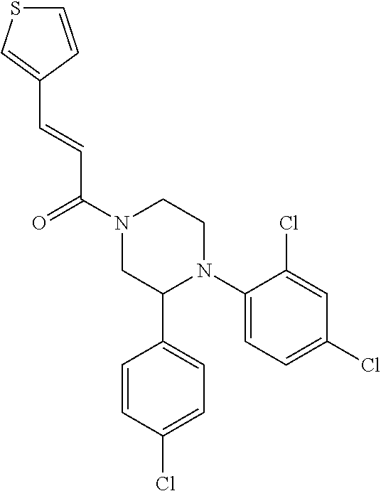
C(=CC(N1CC(C2=CC=C(Cl)C=C2)N(C2=CC=C(Cl)C=C2Cl)CC1)=O)C1=CSC=C1
